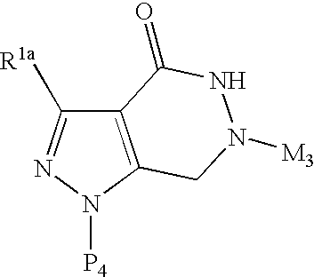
C12=C(N([P4])N=C1[R1a])CN([M3])NC2=O
